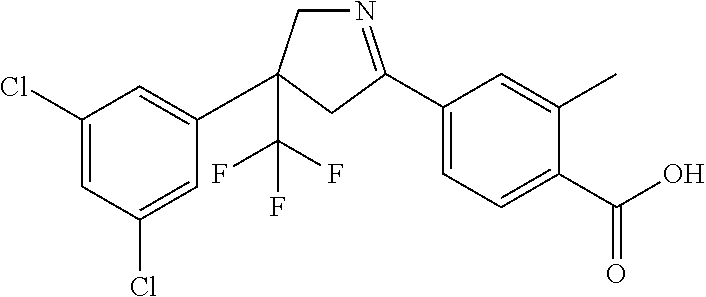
C1(Cl)=CC(Cl)=CC(C2(C(F)(F)F)CN=C(C3=CC=C(C(O)=O)C(C)=C3)C2)=C1
